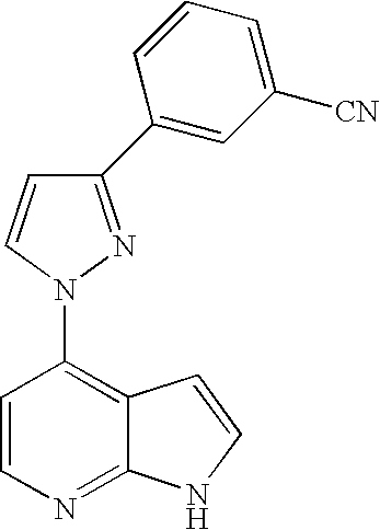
C1(C2=CC([CN])=CC=C2)=NN(C2=C3C(=NC=C2)NC=C3)C=C1
